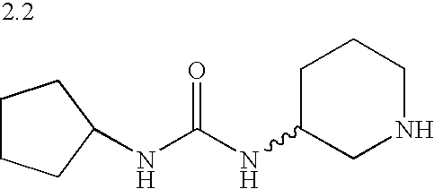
C1C(NC(NC2CCCC2)=O)CNCC1
